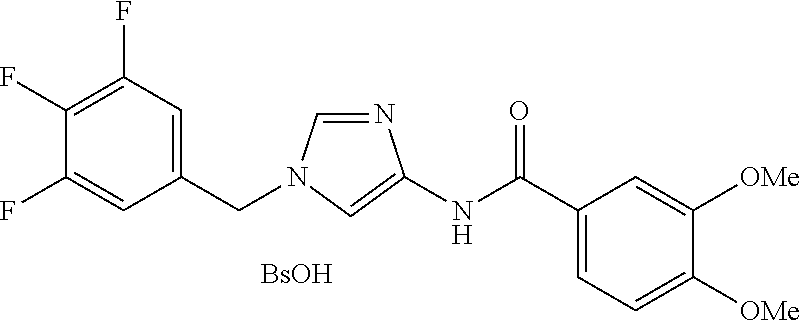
C1(CN2C=NC(NC(C3=CC=C([OMe])C([OMe])=C3)=O)=C2)=CC(F)=C(F)C(F)=C1.[BsOH]
